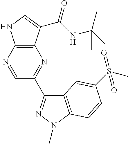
C12=C(N=CC(C3=NN(C)C4=C3C=C(S(C)(=O)=O)C=C4)=N1)NC=C2C(NC(C)(C)C)=O
